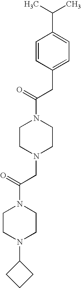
C1(CC(N2CCN(CC(N3CCN(C4CCC4)CC3)=O)CC2)=O)=CC=C(C(C)C)C=C1
